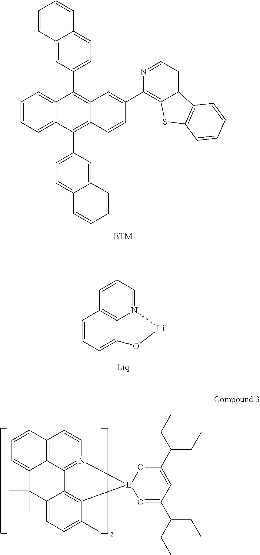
C1=CC=C2C(=C1)C(C1=CC=C3C(=C1)C=CC=C3)=C1C(=C2C2=CC=C3C(=C2)C=CC=C3)C=CC(C2=C3C(=CC=N2)C2=C(S3)C=CC=C2)=C1.N12=CC=CC3=C1C(=CC=C3)O[Li]2.C12=C3C4=N(C=C1)[Ir]1(C5=C4C(=CC=C5C)C(C)(C)C3=CC=C2)O=C(C(CC)CC)C=C(C(CC)CC)O1
